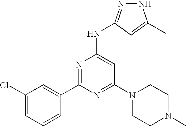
N1N=C(NC2=CC(N3CCN(C)CC3)=NC(C3=CC(Cl)=CC=C3)=N2)C=C1C
